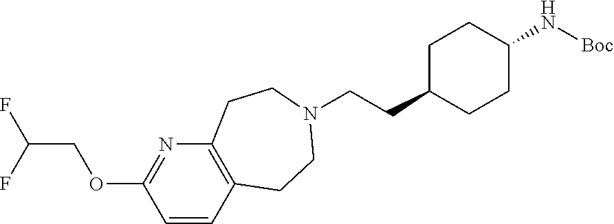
C(CC1CCC(N[Boc])CC1)N1CCC2=C(N=C(OCC(F)F)C=C2)CC1
